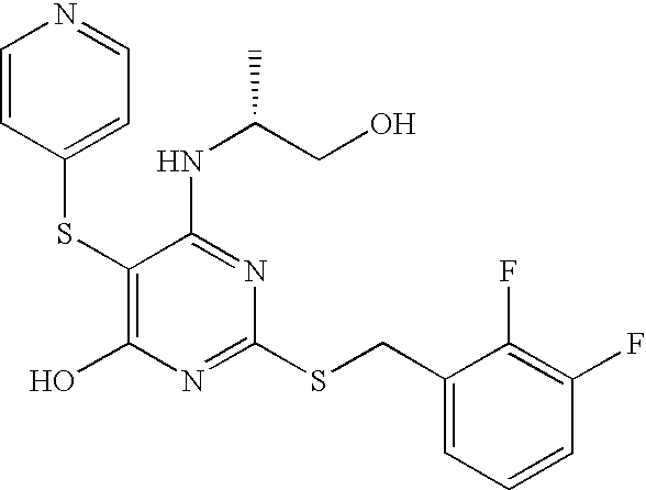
C1(SC2=CC=NC=C2)=C(O)N=C(SCC2=CC=CC(F)=C2F)N=C1NC(CO)C
